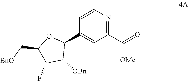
C1(C(=O)[OMe])=NC=CC(C2OC(C[BnO])C(F)C2[OBn])=C1
